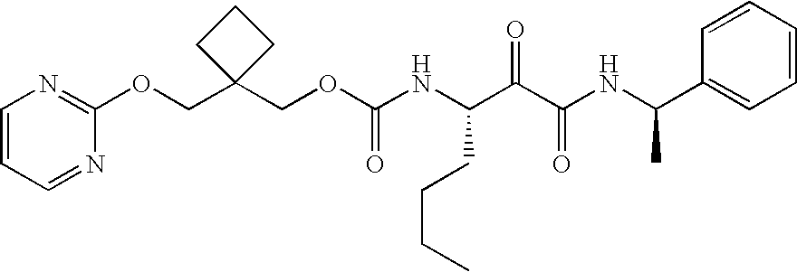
C1=CC=NC(OCC2(COC(NC(C(C(NC(C3=CC=CC=C3)C)=O)=O)CCCC)=O)CCC2)=N1
